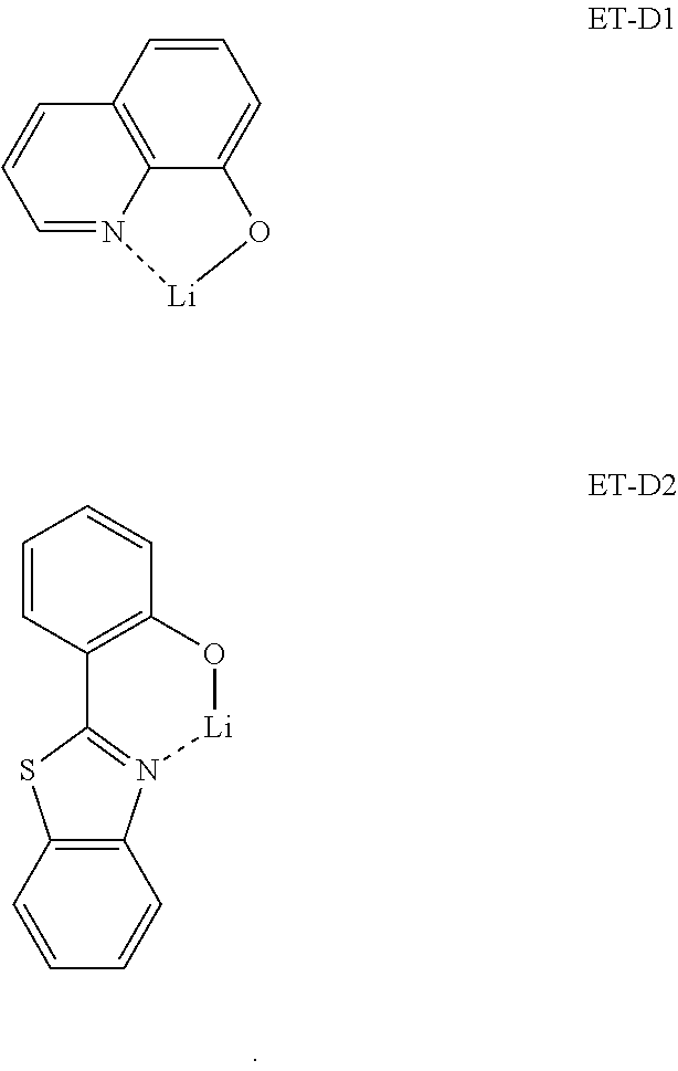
C12=C(N3=C(S1)C1=C(C=CC=C1)O[Li]3)C=CC=C2.C12=C3C=CC=C1O[Li]N2=CC=C3
